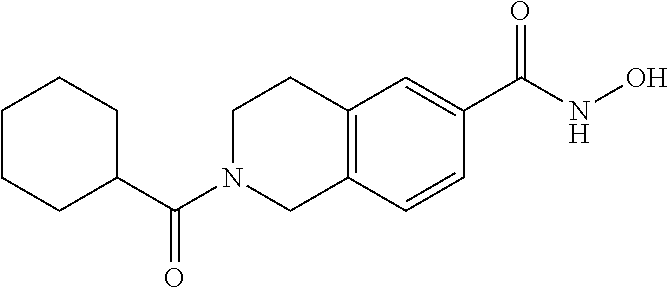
C(=O)(N1CC2=C(CC1)C=C(C(NO)=O)C=C2)C1CCCCC1
